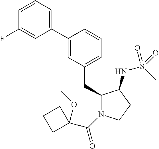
C1(C2=CC=CC(F)=C2)=CC(CC2N(C(C3(OC)CCC3)=O)CCC2NS(C)(=O)=O)=CC=C1
